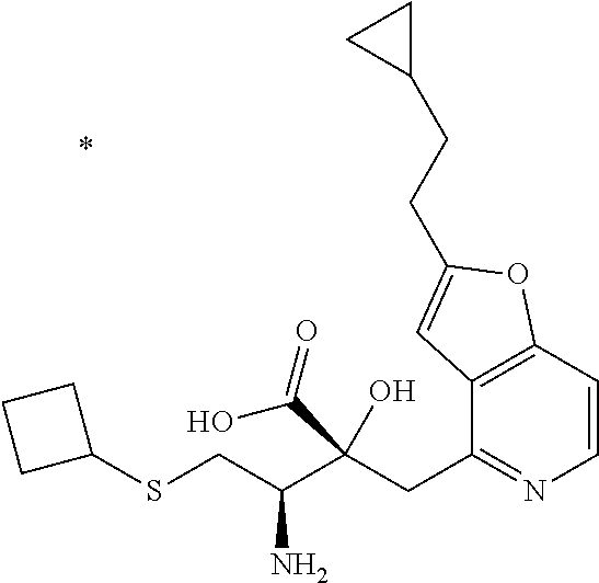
C12=C(C=CN=C1CC(C(CSC1CCC1)N)(O)C(=O)O)OC(CCC1CC1)=C2
